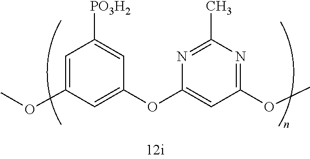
C1=C(OC)C=C(OC2=CC(OC)=NC(C)=N2)C=C1[PO3H2]
